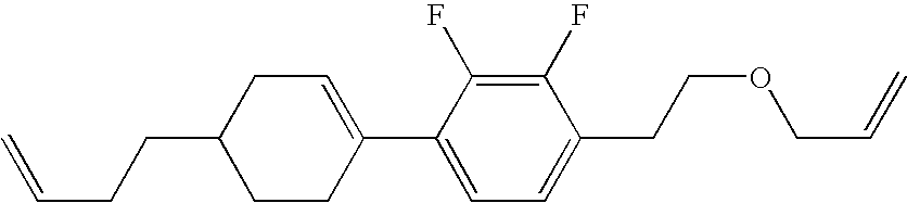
C1(F)=C(F)C(C2=CCC(CCC=C)CC2)=CC=C1CCOCC=C
